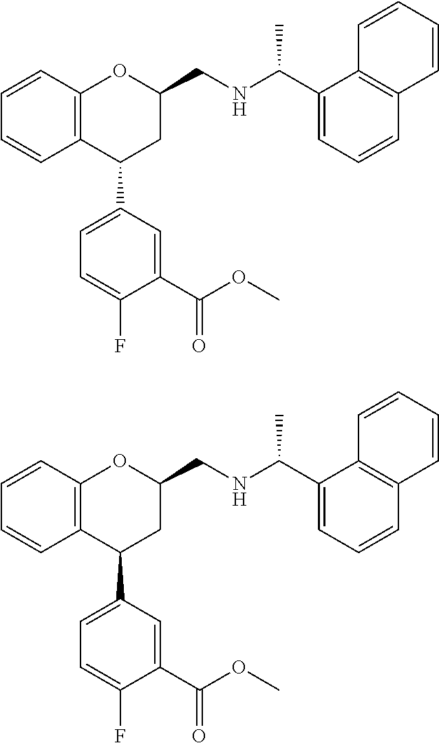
C12=C(OC(CNC(C3=CC=CC4=C3C=CC=C4)C)CC1C1=CC=C(F)C(C(OC)=O)=C1)C=CC=C2.C12=C(OC(CNC(C3=CC=CC4=C3C=CC=C4)C)CC1C1=CC=C(F)C(C(OC)=O)=C1)C=CC=C2
